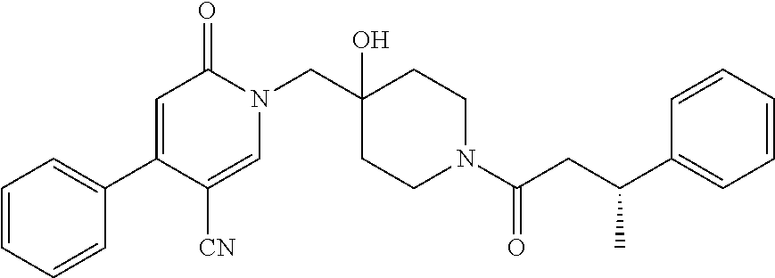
C1(C2=CC=CC=C2)=CC(=O)N(CC2(O)CCN(C(=O)CC(C3=CC=CC=C3)C)CC2)C=C1[CN]
